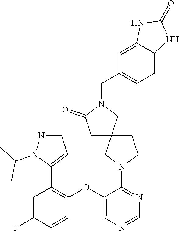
N1(C2=NC=NC=C2OC2=C(C3=CC=NN3C(C)C)C=C(F)C=C2)CCC2(C1)CN(CC1=CC=C3C(=C1)NC(=O)N3)C(=O)C2
